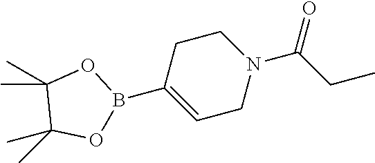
CC1(C)C(C)(C)OB(C2=CCN(C(CC)=O)CC2)O1
